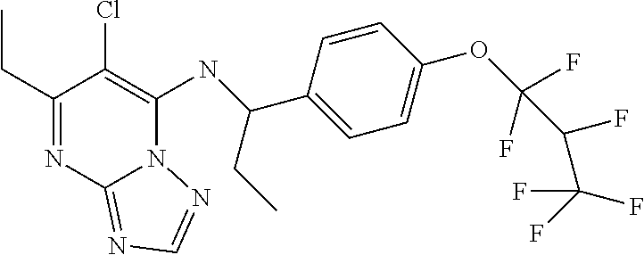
C1(CC)=NC2=NC=NN2C(NC(C2=CC=C(OC(C(F)C(F)(F)F)(F)F)C=C2)CC)=C1Cl
